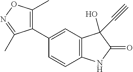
C1(C2=CC3=C(C=C2)NC(=O)C3(O)C#C)=C(C)ON=C1C
